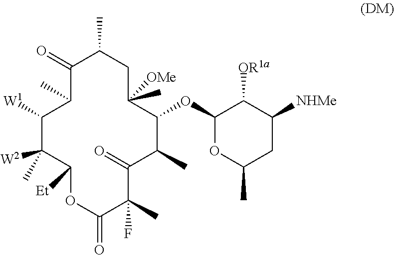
C1([W1])C(C)([W2])C([Et])OC(=O)C(C)(F)C(=O)C(C)C(OC2OC(C)CC([NHMe])C2[OR1a])C(C)([OMe])CC(C)C(=O)C1C
